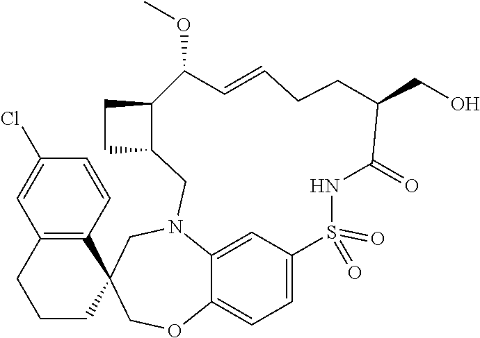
C12=C(C=CC(Cl)=C1)C1(CCC2)COC2=CC=C3C=C2N(C1)CC1C(CC1)C(OC)C=CCCC(CO)C(=O)NS3(=O)=O
